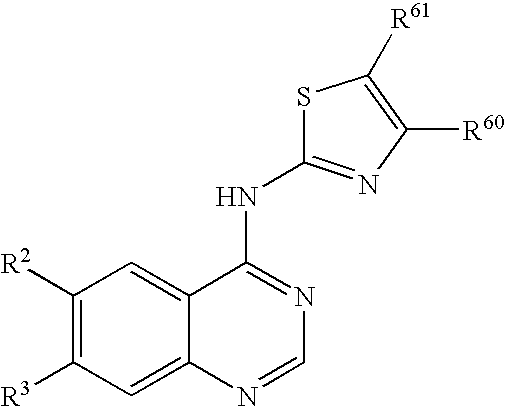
C1([R2])=C([R3])C=C2C(=C1)C(NC1=NC([R60])=C([R61])S1)=NC=N2
